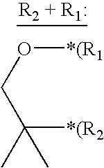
[*(R1]OCC([*(R2])(C)C
